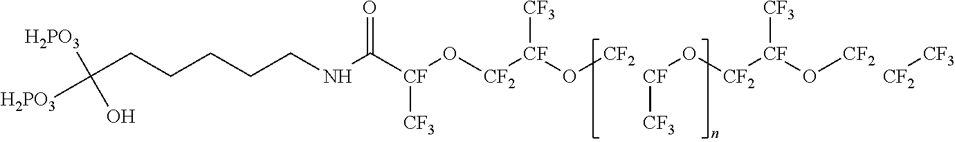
C(CCCCCNC([CF](O[CF2][CF](O[CF2])[CF3])[CF3])=O)([H2PO3])([H2PO3])O.[CF2][CF3].[CF](O[CF2][CF](O[CF2])[CF3])[CF3]
